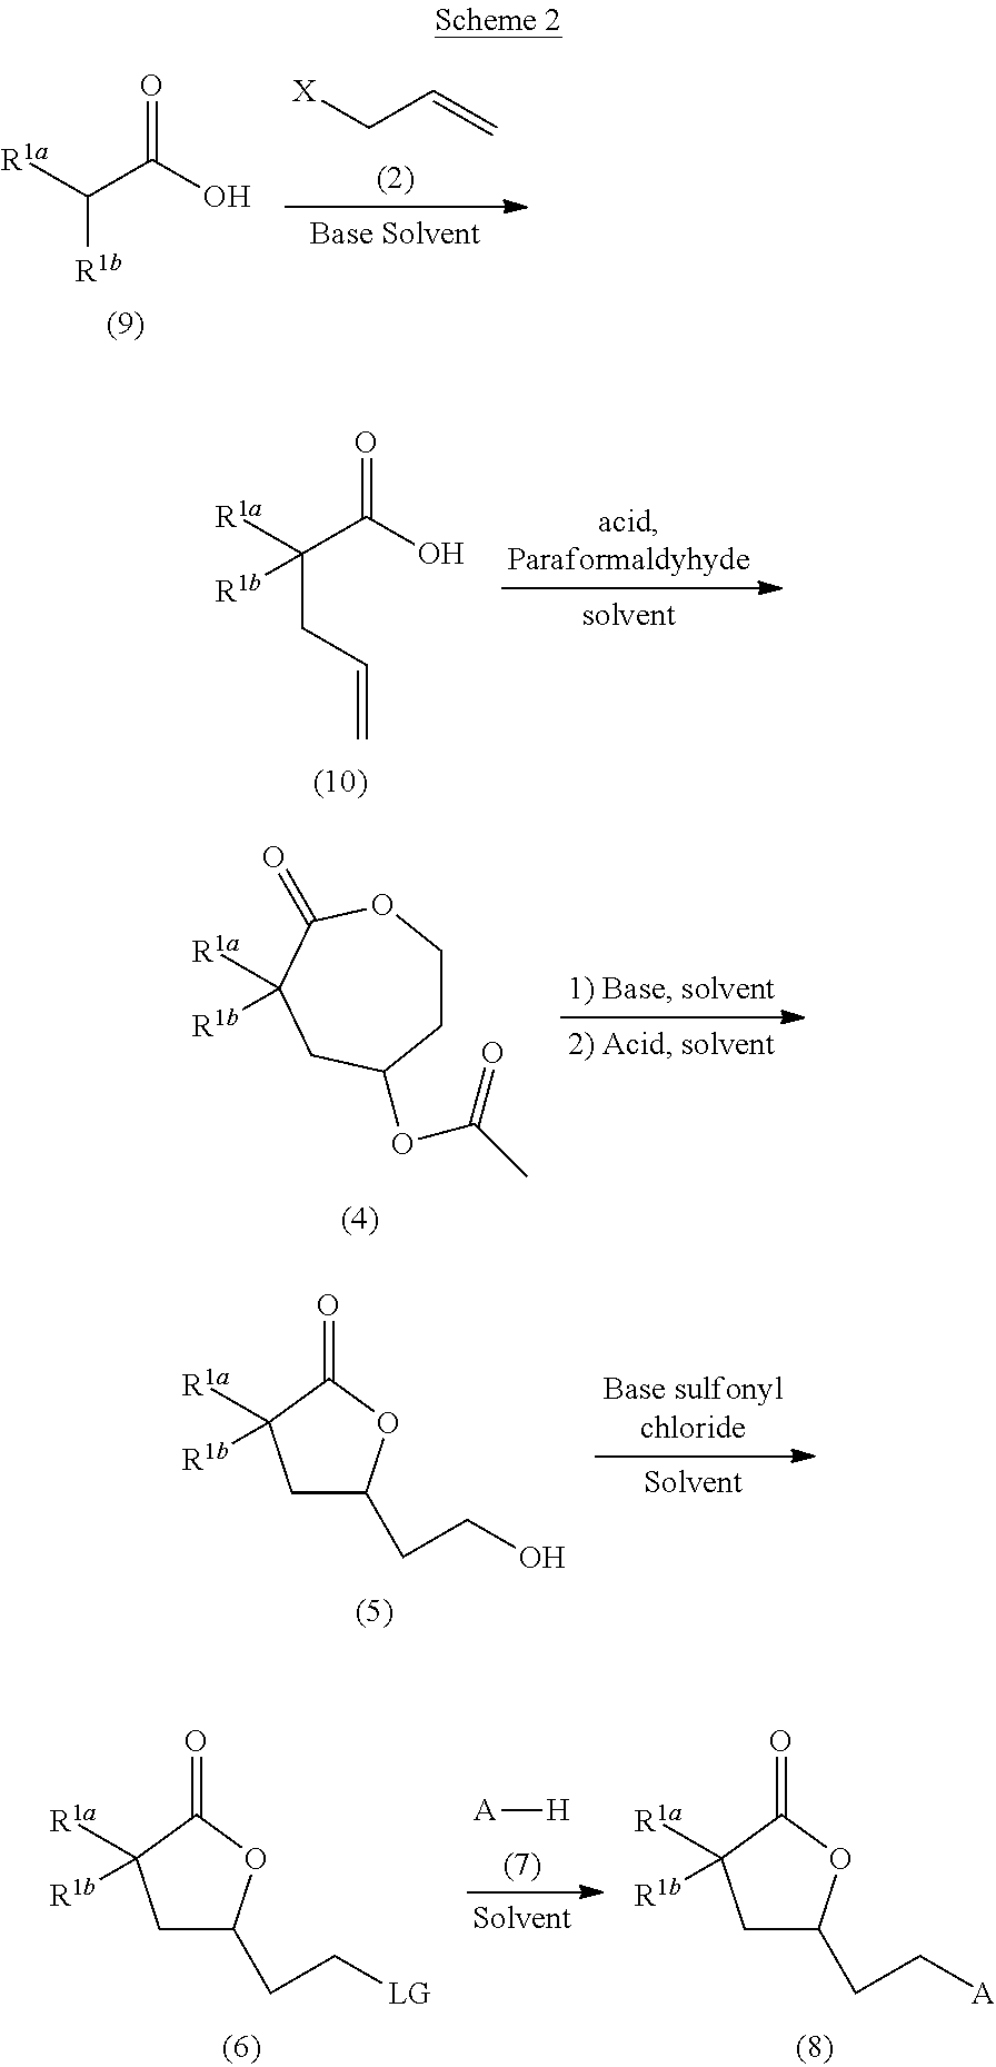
C1COC(=O)C([R1a])([R1b])CC1OC(C)=O.C1(CCO)CC([R1a])([R1b])C(=O)O1.[A][H].C1(CC[LG])CC([R1a])([R1b])C(=O)O1.C1(CC[A])CC([R1a])([R1b])C(=O)O1.[X]CC=C.O=C(O)C([R1a])[R1b].O=C(O)C([R1a])([R1b])CC=C
